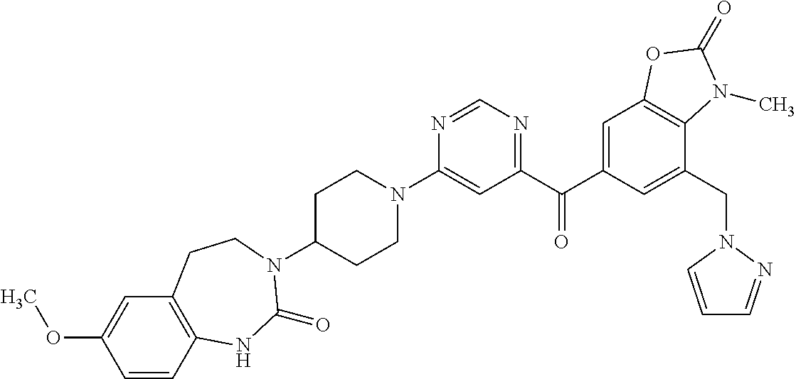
C1C(N2C(=O)NC3=C(C=C(OC)C=C3)CC2)CCN(C2=CC(C(C3=CC4=C(C(CN5C=CC=N5)=C3)N(C)C(=O)O4)=O)=NC=N2)C1
